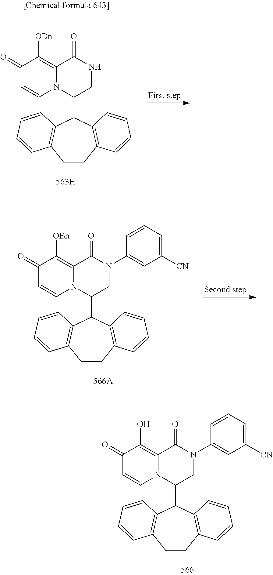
C1(=O)C=CN2C(=C1[OBn])C(=O)NCC2C1C2=C(CCC3=C1C=CC=C3)C=CC=C2.C1(=O)C=CN2C(=C1[OBn])C(=O)N(C1=CC([CN])=CC=C1)CC2C1C2=C(CCC3=C1C=CC=C3)C=CC=C2.C1(=O)C=CN2C(=C1O)C(=O)N(C1=CC([CN])=CC=C1)CC2C1C2=C(CCC3=C1C=CC=C3)C=CC=C2
